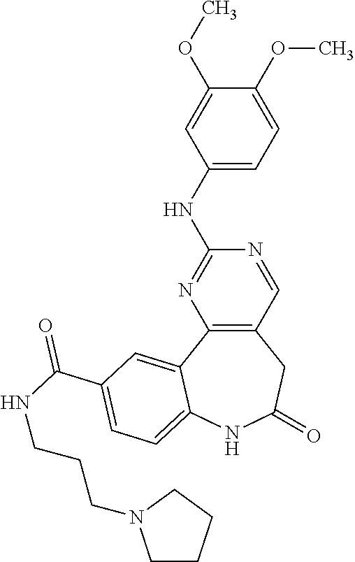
C12=C(C=NC(NC3=CC=C(OC)C(OC)=C3)=N1)CC(=O)NC1=CC=C(C(NCCCN3CCCC3)=O)C=C21
